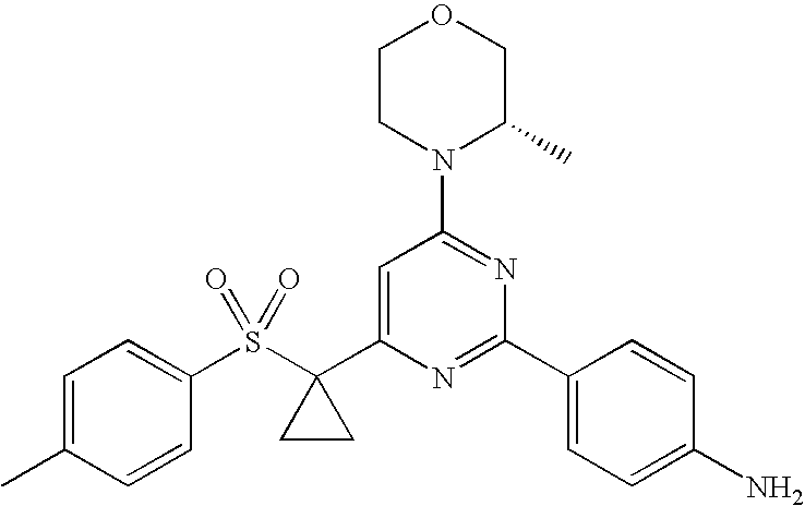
C1CN(C2=NC(C3=CC=C(N)C=C3)=NC(C3(S(C4=CC=C(C)C=C4)(=O)=O)CC3)=C2)C(C)CO1
